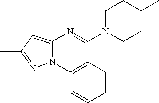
N12C(=CC(C)=N1)N=C(N1CCC(C)CC1)C1=C2C=CC=C1
